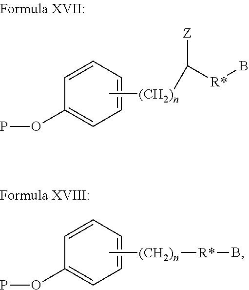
C1=CC=CC=C1OP.C[(CH2)n]C([R*]B)[Z].C1=CC=CC=C1OP.C[(CH2)n][R*]B
